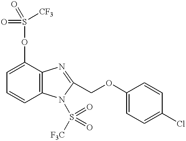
C1=C(OS(=O)([CF3])=O)C2=C(C=C1)N(S([F3C])(=O)=O)C(COC1=CC=C(Cl)C=C1)=N2
